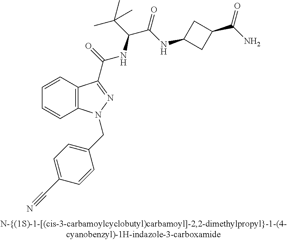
C1=CC2=C(C=C1)N(CC1=CC=C(C#N)C=C1)N=C2C(=O)NC(C(C)(C)C)C(=O)NC1CC(C(N)=O)C1
